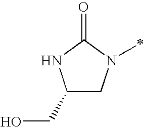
C1(CO)CN(C)C(=O)N1
